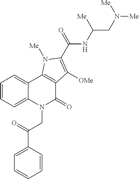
C1=C(C(=O)CN2C(=O)C3=C(C4=CC=CC=C24)N([Me])C(C(=O)NC([Me])CN([Me])[Me])=C3[OMe])C=CC=C1
